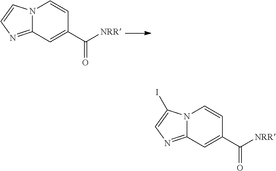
N12C(=NC=C1)C=C(C([NRR])=O)C=C2.N12C(=NC=C1I)C=C(C(=O)[NRR])C=C2
